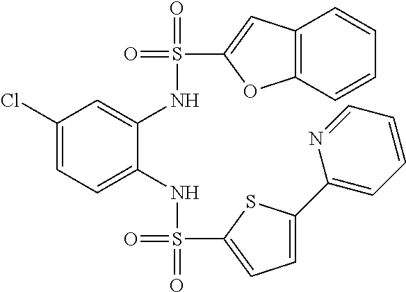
C1(Cl)=CC=C(NS(=O)(C2=CC=C(C3=CC=CC=N3)S2)=O)C(NS(=O)(C2=CC3=C(O2)C=CC=C3)=O)=C1
